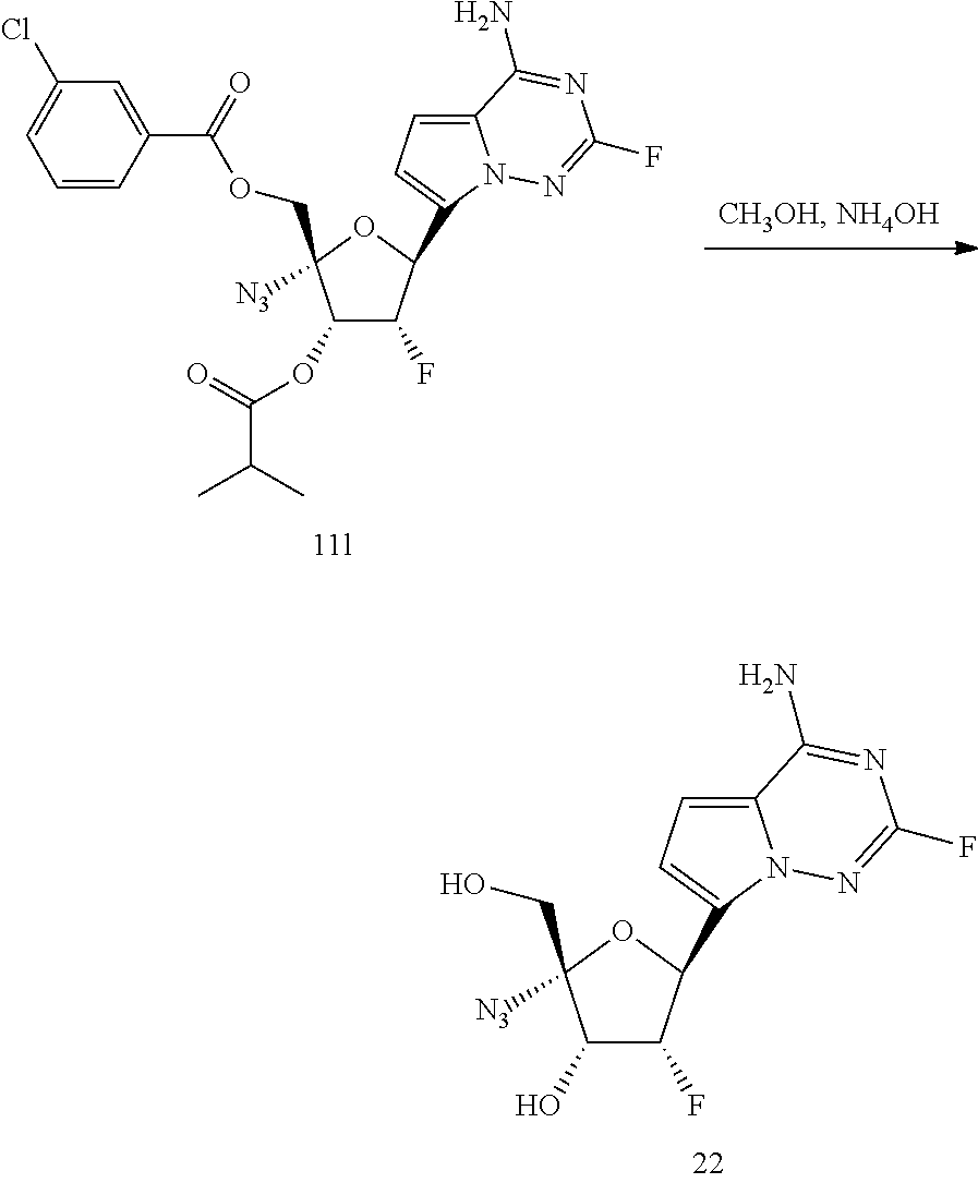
C1(O)C(F)C(C2=CC=C3N2N=C(F)N=C3N)OC1([N3])CO.C1(OC(C(C)C)=O)C(F)C(C2=CC=C3N2N=C(F)N=C3N)OC1([N3])COC(C1=CC(Cl)=CC=C1)=O
